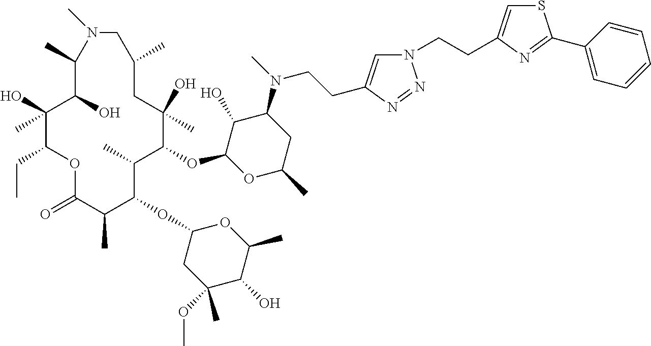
C1(O)C(OC2C(C)C(OC3CC(OC)(C)C(O)C(C)O3)C(C)C(=O)OC(CC)C(O)(C)C(O)C(C)N(C)CC(C)CC2(O)C)OC(C)CC1N(C)CCC1=CN(CCC2=CSC(C3=CC=CC=C3)=N2)N=N1
